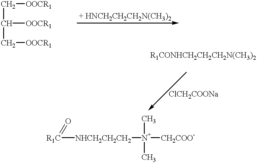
C(C(C[OOCR1])[OOCR1])[OOCR1].[R1C]([NHCH2CH2CH2][N+](C)(C)[CH2COO-])=O
